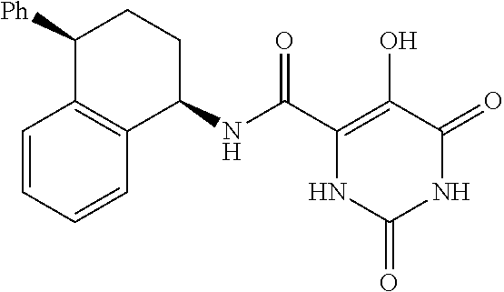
C(C1=C(O)C(=O)NC(=O)N1)(=O)NC1CCC([Ph])C2=C1C=CC=C2
